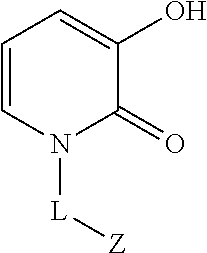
[L](N1C(=O)C(O)=CC=C1)[Z]
